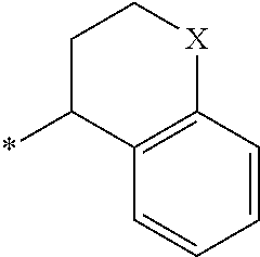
C1=CC=CC2=C1[X]CCC2*
